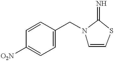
C1=CC([O2N])=CC=C1CN1C=CSC1=N
